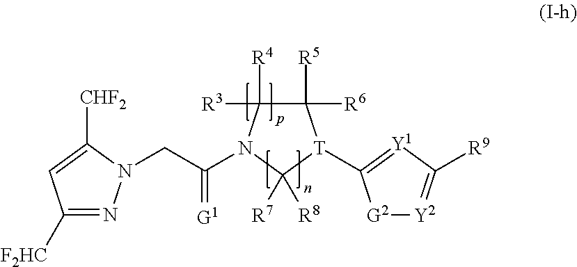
[G2]1[Y2]=C([R9])[Y1]=C1[T]1C([R5])([R6])C([R4])([R3])N(C(=[G1])CN2N=C([F2HC])C=C2[CHF2])C1([R7])[R8]
